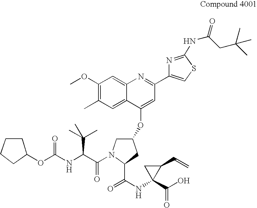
C1(OC)=C(C)C=C2C(=C1)N=C(C1=CSC(NC(=O)CC(C)(C)C)=N1)C=C2OC1CN(C(=O)C(C(C)(C)C)NC(OC2CCCC2)=O)C(C(=O)NC2(C(=O)O)C(C=C)C2)C1
